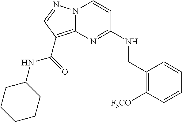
C1=CC([F3CO])=C(CNC2=NC3=C(C(NC4CCCCC4)=O)C=NN3C=C2)C=C1
